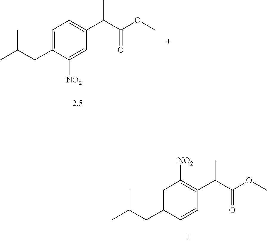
C1=C(CC(C)C)C([NO2])=CC(C(C(OC)=O)C)=C1.C1=C(CC(C)C)C=CC(C(C(OC)=O)C)=C1[NO2]
